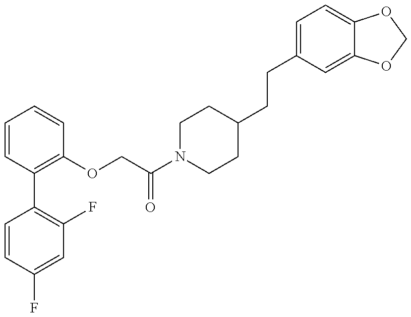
C1=CC(F)=CC(F)=C1C1=C(OCC(N2CCC(CCC3=CC=C4C(=C3)OCO4)CC2)=O)C=CC=C1
